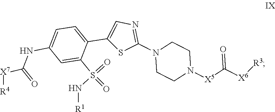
N1(C2=NC=C(C3=CC=C(NC(=O)[X7][R4])C=C3S(=O)(N[R1])=O)S2)CCN([X5]C([X6][R3])=O)CC1
